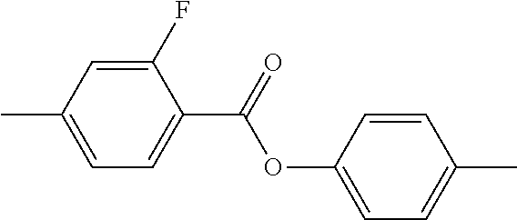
C1(F)=CC(C)=CC=C1C(=O)OC1=CC=C(C)C=C1
